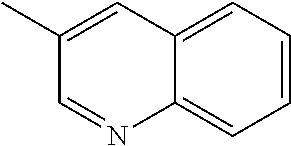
C1=CC=C2C(=C1)N=CC(C)=C2
